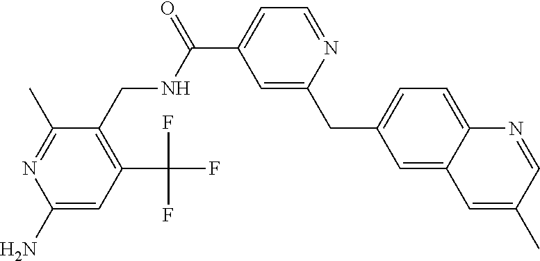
C1(C)=NC(N)=CC(C(F)(F)F)=C1CNC(C1=CC=NC(CC2=CC=C3C(=C2)C=C(C)C=N3)=C1)=O
